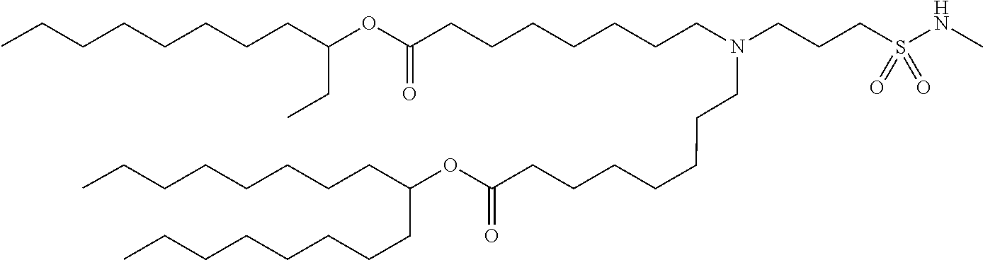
O(C(=O)CCCCCCCN(CCCCCCCC(OC(CC)CCCCCCCC)=O)CCCS(=O)(=O)NC)C(CCCCCCCC)CCCCCCCC
